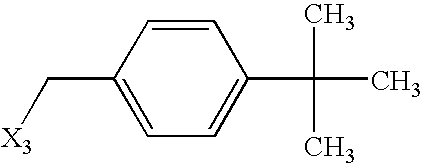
C1=CC(C(C)(C)C)=CC=C1C[X3]
